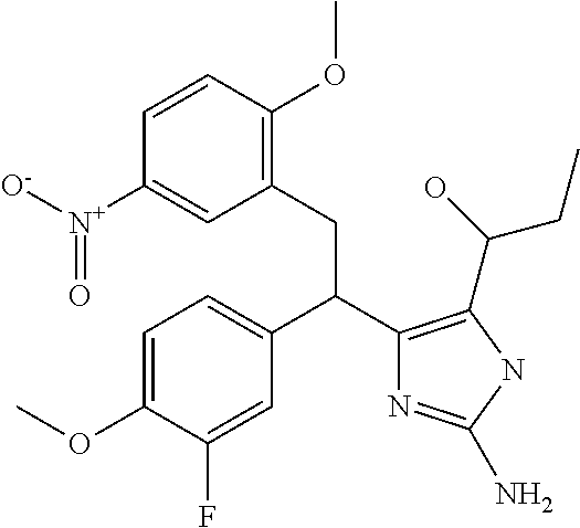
C1=C(OC)C(F)=CC(C(C2=C(C(O)CC)NC(N)=N2)CC2=C(OC)C=CC([N+]([O-])=O)=C2)=C1
